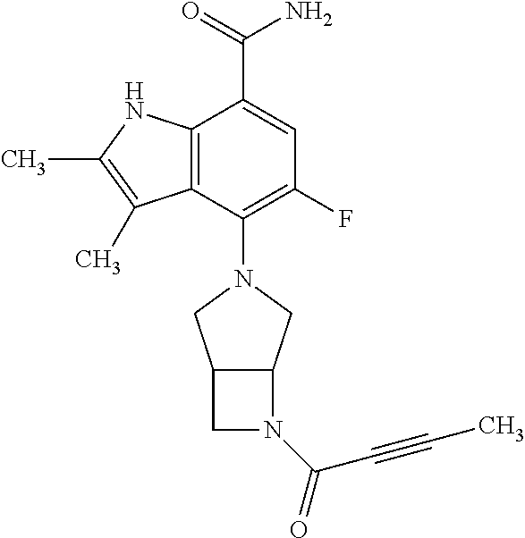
C12=C(NC(C)=C1C)C(C(=O)N)=CC(F)=C2N1CC2C(C1)N(C(=O)C#CC)C2
